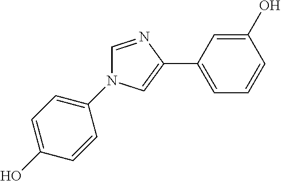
C1=NC(C2=CC=CC(O)=C2)=CN1C1=CC=C(O)C=C1
